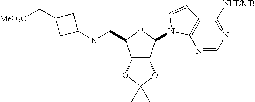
C12C(C(N3C4=C(C([NHDMB])=NC=N4)C=C3)OC1CN(C1CC(C[MeO2C])C1)C)OC(C)(C)O2
